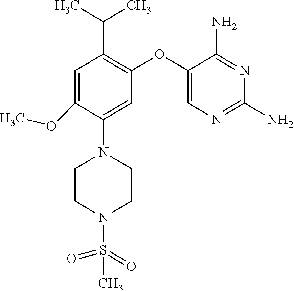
C1=C(OC)C(N2CCN(S(=O)(C)=O)CC2)=CC(OC2=CN=C(N)N=C2N)=C1C(C)C
